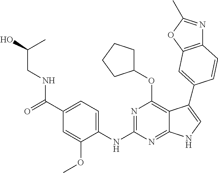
N(C1=NC(OC2CCCC2)=C2C(=N1)NC=C2C1=CC2=C(N=C(C)O2)C=C1)C1=CC=C(C(NCC(O)C)=O)C=C1OC
